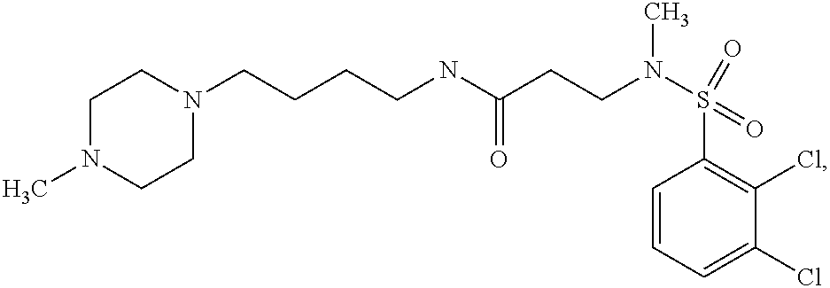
C(NC(CCN(S(C1=C(Cl)C(Cl)=CC=C1)(=O)=O)C)=O)CCCN1CCN(C)CC1
